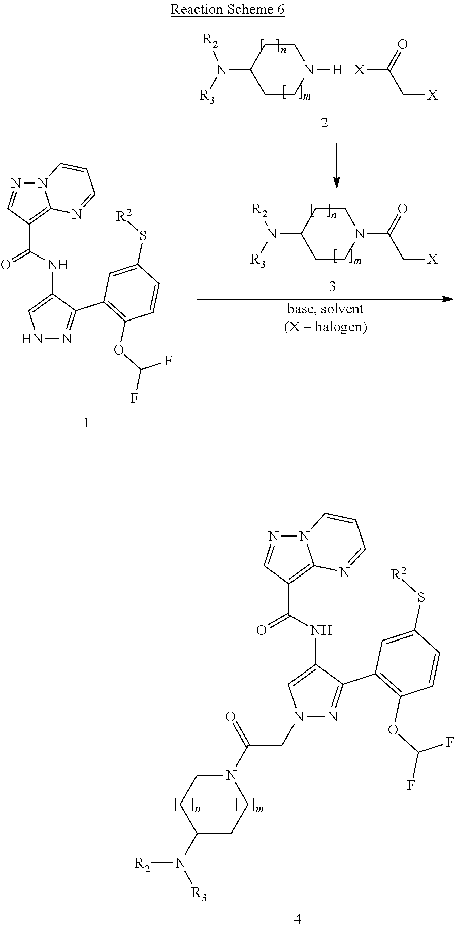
N12C(=C(C(=O)NC3=CNN=C3C3=C(OC(F)F)C=CC(S[R2])=C3)C=N1)N=CC=C2.C1CC(N([R3])[R2])CCN1C(C[X])=O.C1CC(N([R3])[R2])CCN1[H].[X]C(C[X])=O.N12C(=C(C(=O)NC3=CN(CC(N4CCC(N([R3])[R2])CC4)=O)N=C3C3=C(OC(F)F)C=CC(S[R2])=C3)C=N1)N=CC=C2
